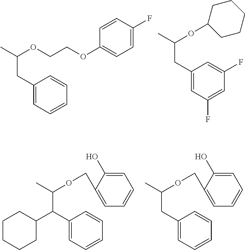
CC(CC1=CC=CC=C1)OCCOC1=CC=C(F)C=C1.CC(CC1=CC(F)=CC(F)=C1)OC1CCCCC1.CC(C(C1CCCCC1)C1=CC=CC=C1)OCC1=CC=CC=C1O.CC(CC1=CC=CC=C1)OCC1=CC=CC=C1O
